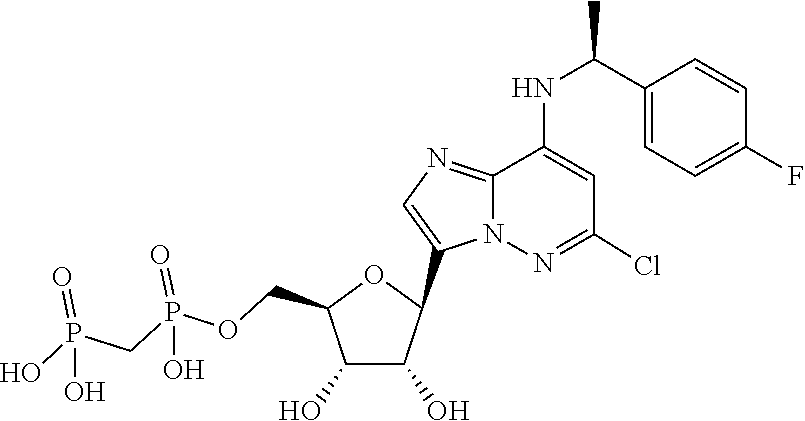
C1(C2C(O)C(O)C(COP(=O)(O)CP(=O)(O)O)O2)=CN=C2C(NC(C3=CC=C(F)C=C3)C)=CC(Cl)=NN12
